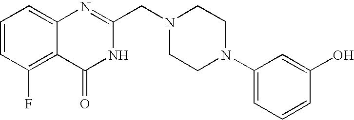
C1=CC(F)=C2C(=C1)N=C(CN1CCN(C3=CC=CC(O)=C3)CC1)NC2=O
